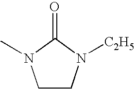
C1CN([C2H5])C(=O)N1C
